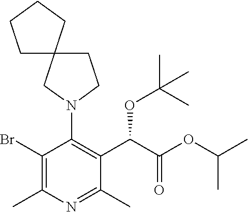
BrC1=C(C)N=C(C)C(C(OC(C)(C)C)C(=O)OC(C)C)=C1N1CCC2(C1)CCCC2
